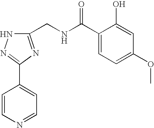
C1(CNC(C2=CC=C(OC)C=C2O)=O)=NC(C2=CC=NC=C2)=NN1
